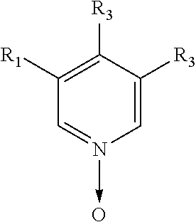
C1=C([R3])C([R3])=C([R1])C=N1->O
